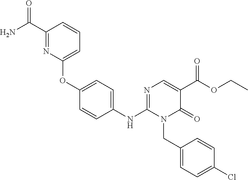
C1(NC2=NC=C(C(OCC)=O)C(=O)N2CC2=CC=C(Cl)C=C2)=CC=C(OC2=CC=CC(C(N)=O)=N2)C=C1
